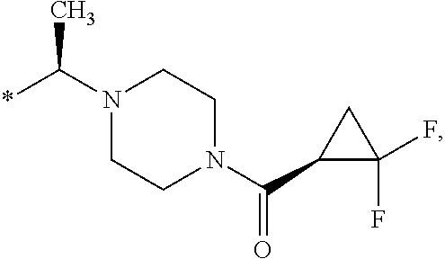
N1(C(*)C)CCN(C(C2C(F)(F)C2)=O)CC1
